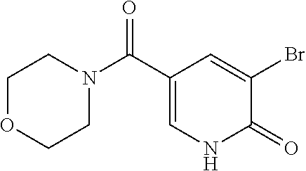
C1OCCN(C(C2=CNC(=O)C(Br)=C2)=O)C1
